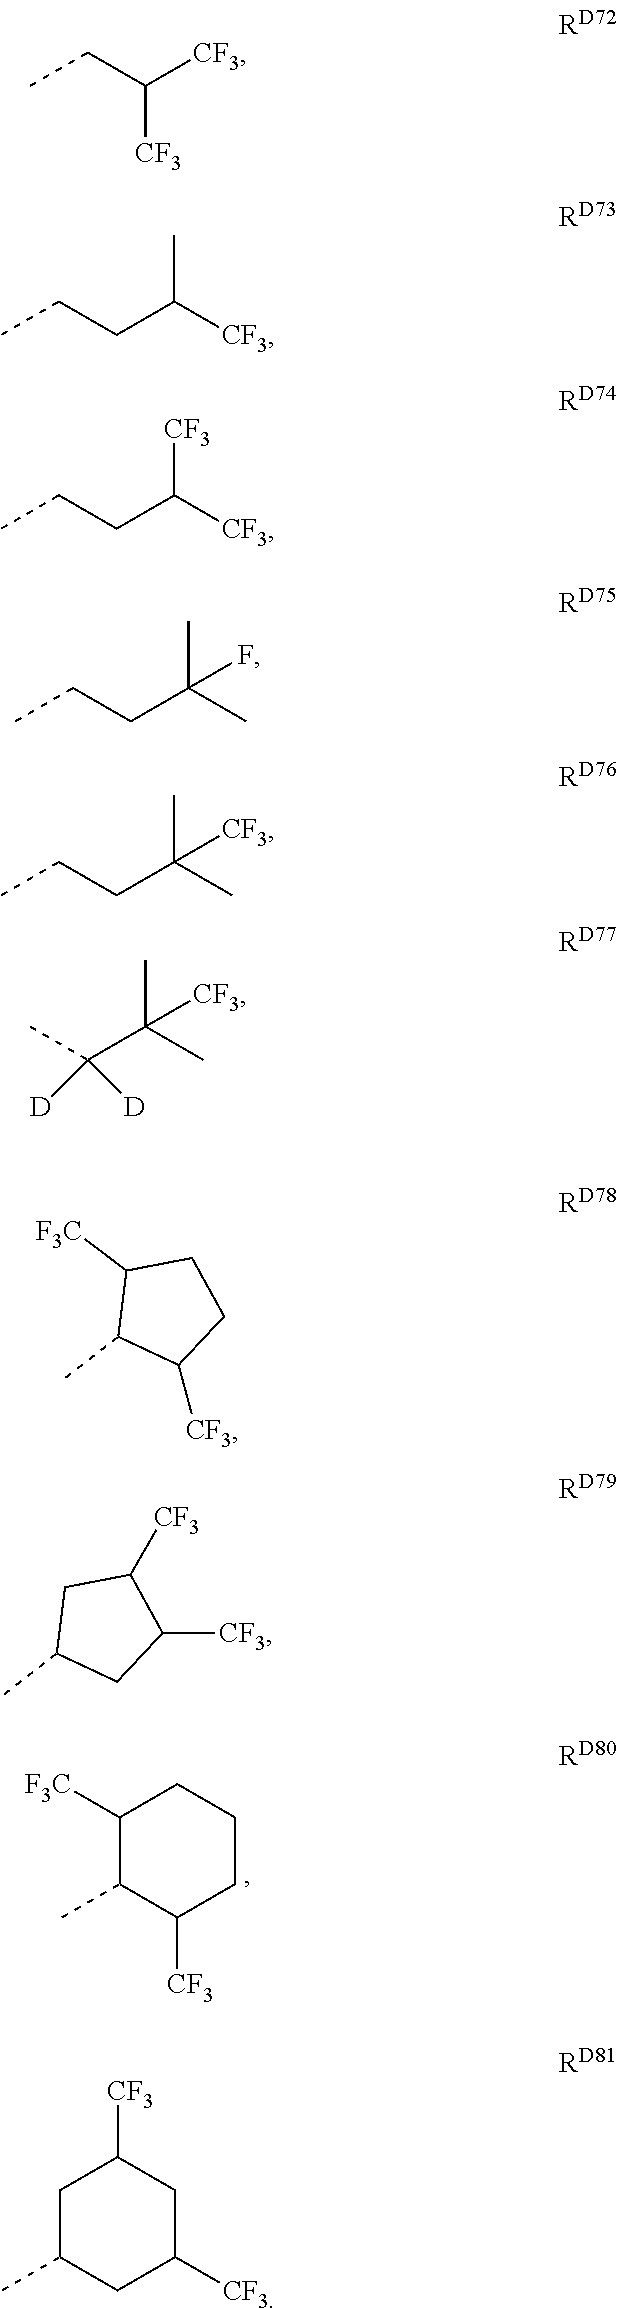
C1([F3C])C(C)C([CF3])CCC1.C1C(C)CC([CF3])CC1[CF3].CCC([CF3])[CF3].C(C([CF3])C)CC.C(C([CF3])[CF3])CC.C(C(C)(C)F)CC.C(C(C)(C)[CF3])CC.C(C(C)(C)[CF3])(C)([D])[D].C1([F3C])C(C)C([CF3])CC1.C1C(C)CC([CF3])C1[CF3]
